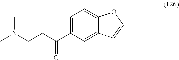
C1=C(C(=O)CCN(C)C)C=C2C(=C1)OC=C2
